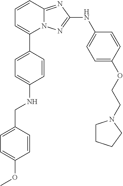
C1=CC2=NC(NC3=CC=C(OCCN4CCCC4)C=C3)=NN2C(C2=CC=C(NCC3=CC=C(OC)C=C3)C=C2)=C1
